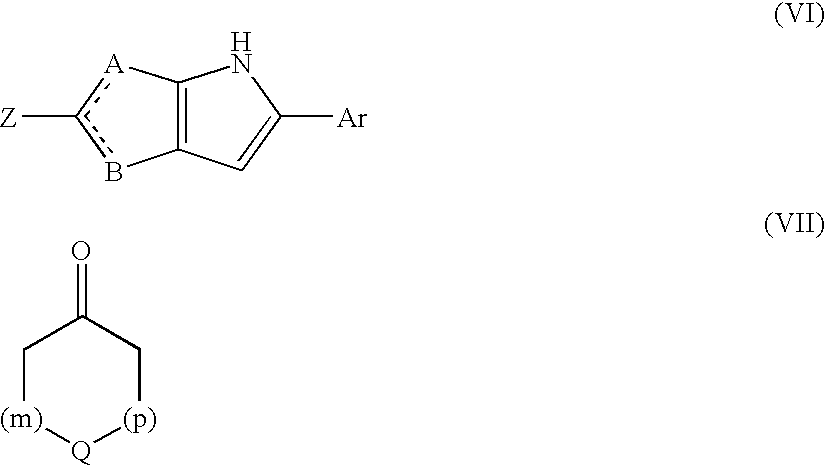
C12=C([A]c([Z])b1)NC([Ar])=C2.C1[(m)][Q][(p)]CC1=O
